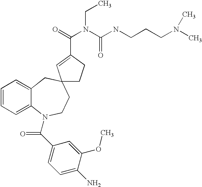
C1=CC=C2C(=C1)CC1(CCN2C(C2=CC=C(N)C(OC)=C2)=O)CCC(C(=O)N(C(NCCCN(C)C)=O)CC)=C1
